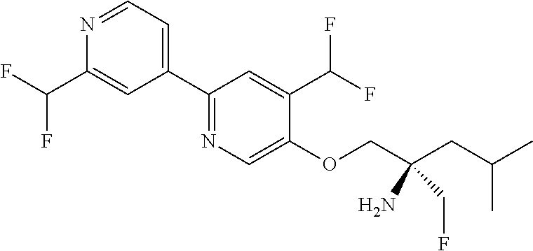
C1(C2=CC=NC(C(F)F)=C2)=NC=C(OCC(CC(C)C)(N)CF)C(C(F)F)=C1
